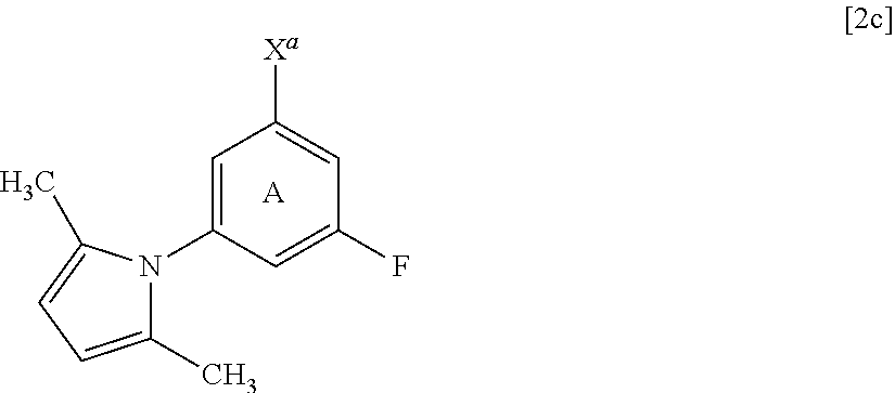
C1=C(N2C(C)=CC=C2C)C=C(F)C=C1[Xa].[A]
